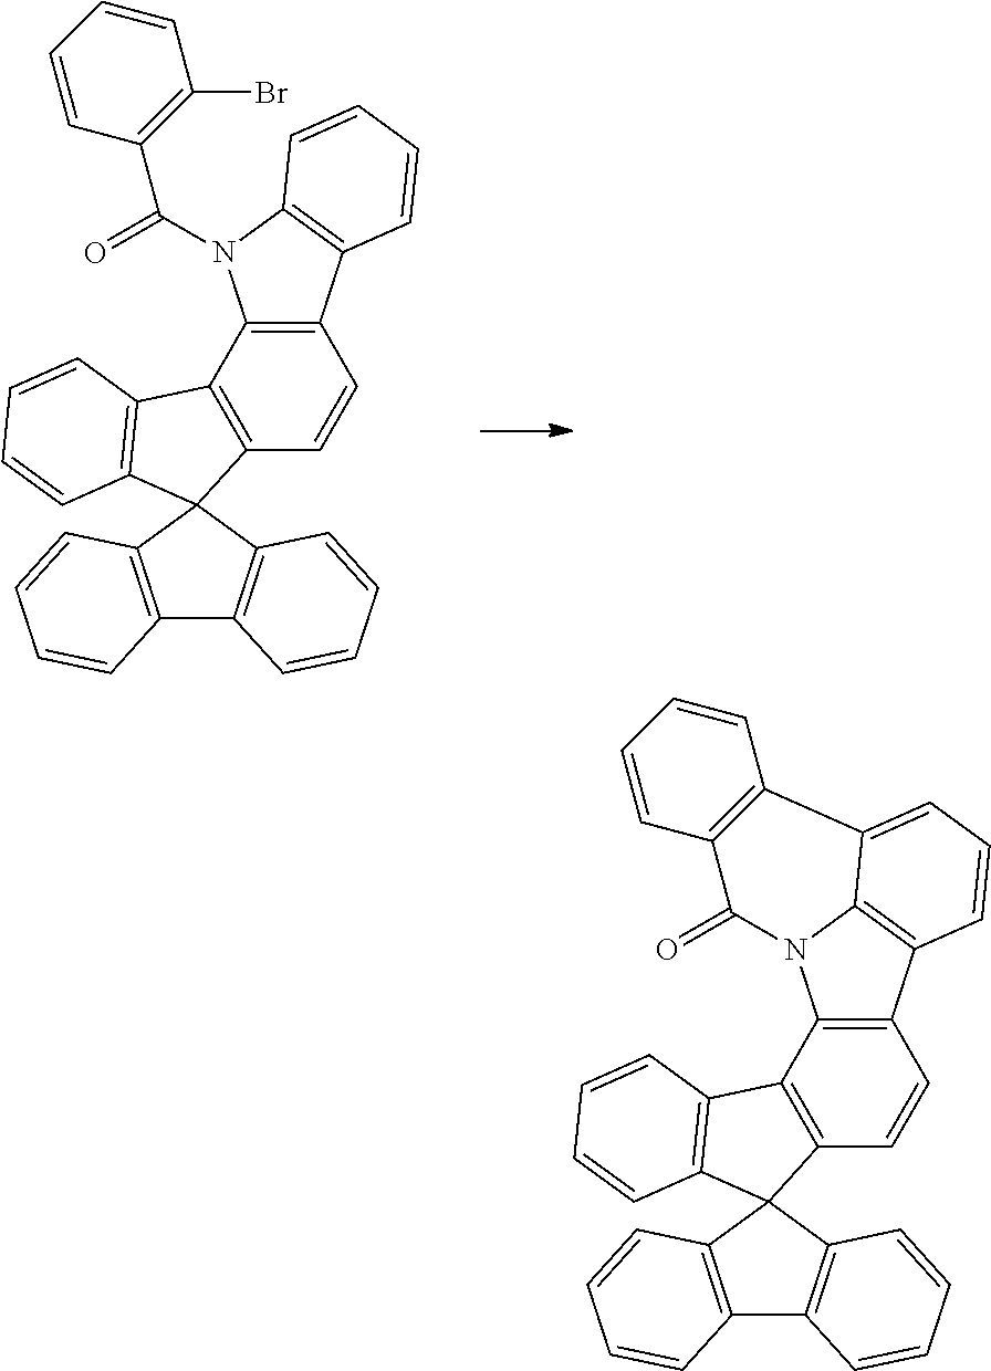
C12=C(C3(C4=C1C=CC=C4)C1=C(C4=C3C=CC=C4)C3=C(C=C1)C1=C(N3C(=O)C3=C(Br)C=CC=C3)C=CC=C1)C=CC=C2.C12=C(C3(C4=C1C=CC=C4)C1=C(C4=C3C=CC=C4)C3=C(C=C1)C1=C4N3C(=O)C3=C(C4=CC=C1)C=CC=C3)C=CC=C2
